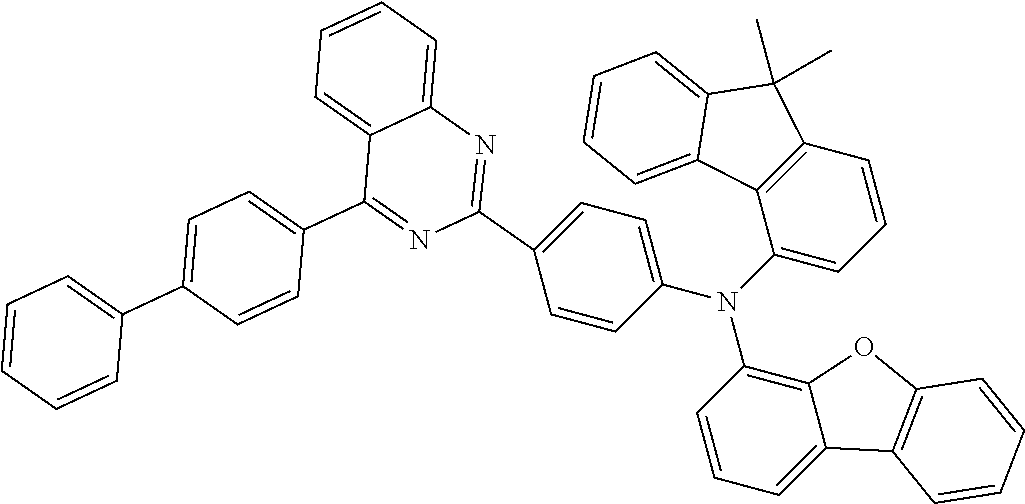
C1=CC(N(C2=CC=CC3=C2C2=CC=CC=C2C3(C)C)C2=C3C(=CC=C2)C2=C(O3)C=CC=C2)=CC=C1C1=NC2=CC=CC=C2C(C2=CC=C(C3=CC=CC=C3)C=C2)=N1
